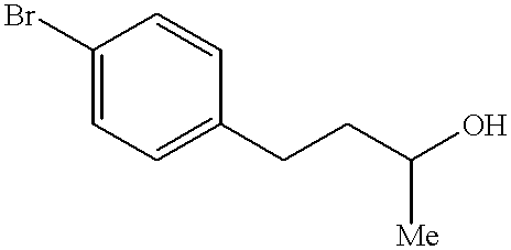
C1(Br)=CC=C(CCC(O)[Me])C=C1
